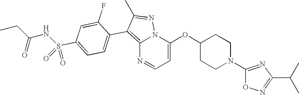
C12=C(C3=CC=C(S(NC(CC)=O)(=O)=O)C=C3F)C(C)=NN1C(OC1CCN(C3=NC(C(C)C)=NO3)CC1)=CC=N2
